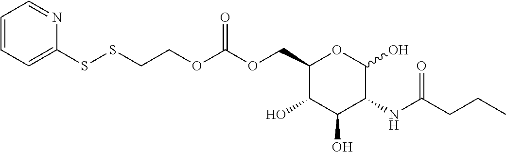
O(CC1C(O)C(O)C(NC(CCC)=O)C(O)O1)C(=O)OCCSSC1=CC=CC=N1
